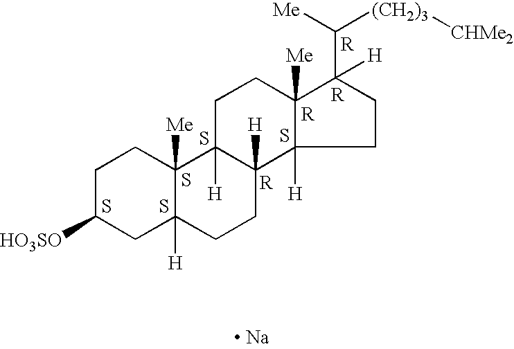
C1C([HO3SO])CC2([H])C([Me])(C1)C1([H])C([H])(CC2)C2([H])C([Me])(CC1)C(C([(CH2)3][CHMe2])[Me])([H])CC2.S.S.S.S.[R].S.[R].[R].[R].[ Na]
